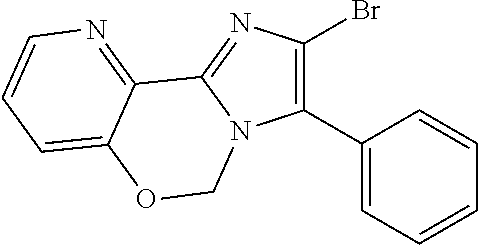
C1(C2=CC=CC=C2)=C(Br)N=C2N1COC1=CC=CN=C21
